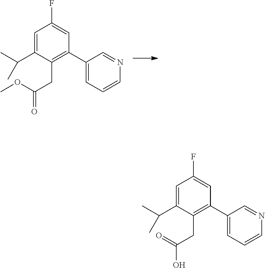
C1=C(C(C)C)C(CC(=O)OC)=C(C2=CC=CN=C2)C=C1F.C1=C(C(C)C)C(CC(O)=O)=C(C2=CC=CN=C2)C=C1F
